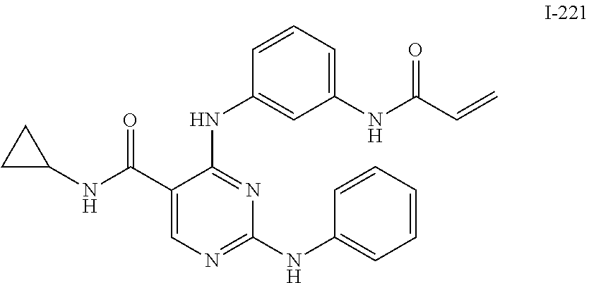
C1(C(NC2CC2)=O)=CN=C(NC2=CC=CC=C2)N=C1NC1=CC(NC(C=C)=O)=CC=C1
